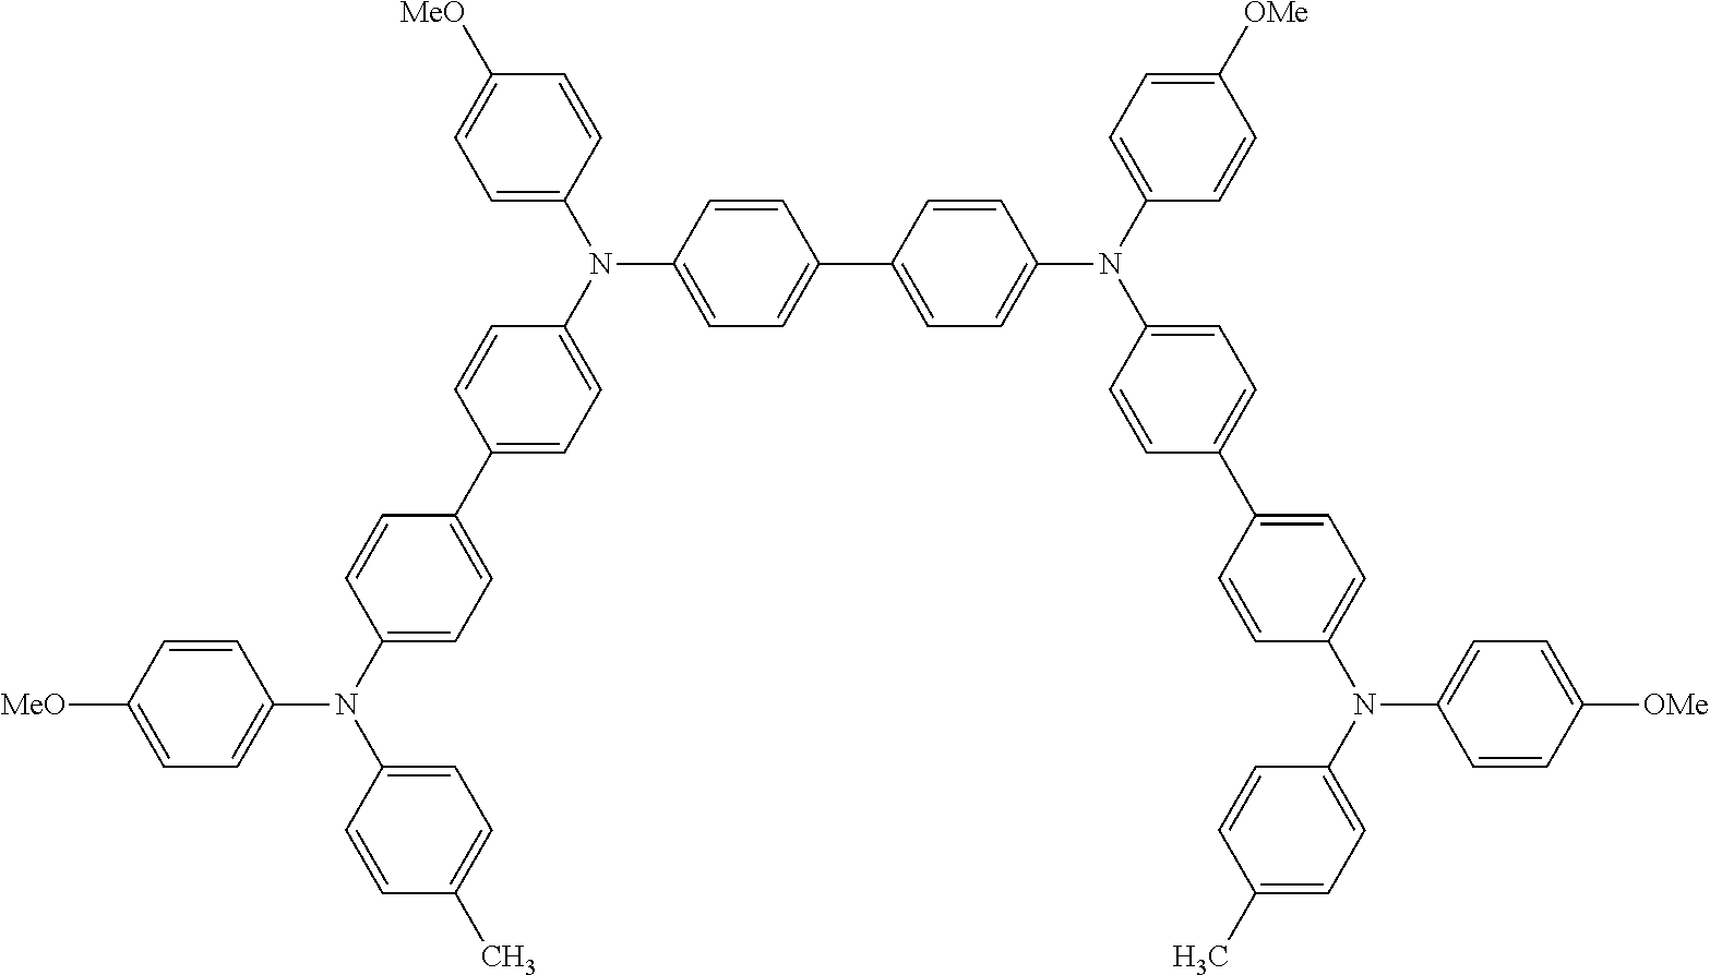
C1([MeO])=CC=C(N(C2=CC=C(C3=CC=C(N(C4=CC=C([MeO])C=C4)C4=CC=C(C5=CC=C(N(C6=CC=C([OMe])C=C6)C6=CC=C(C7=CC=C(N(C8=CC=C(C)C=C8)C8=CC=C([OMe])C=C8)C=C7)C=C6)C=C5)C=C4)C=C3)C=C2)C2=CC=C(C)C=C2)C=C1
